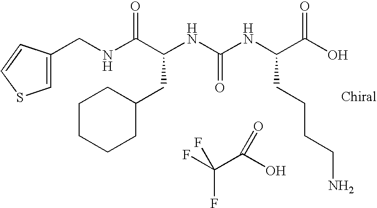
N(C(C(NC(NC(C(O)=O)CCCCN)=O)CC1CCCCC1)=O)CC1=CSC=C1.FC(C(O)=O)(F)F
